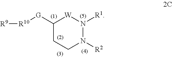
[G](C1CCN([R2])N([R1])[W]1)[R10][R9]
